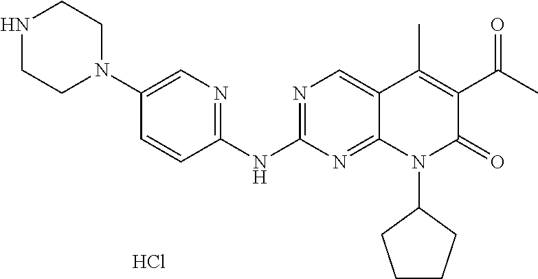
N1(C2=CN=C(NC3=NC=C4C(=N3)N(C3CCCC3)C(=O)C(C(C)=O)=C4C)C=C2)CCNCC1.Cl
